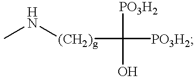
CN[(CH2)g]C([PO3H2])(O)[PO3H2]
